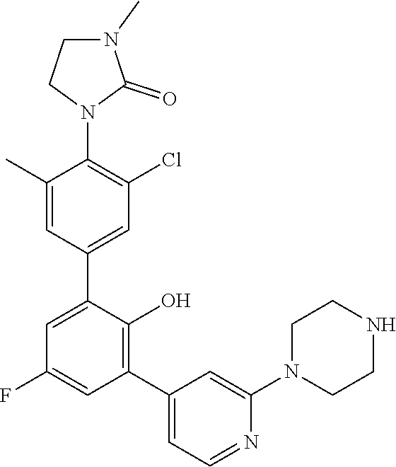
C1=C(C2=CC(Cl)=C(N3C(=O)N(C)CC3)C(C)=C2)C(O)=C(C2=CC=NC(N3CCNCC3)=C2)C=C1F
